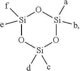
[Si]1([f])([e])O[Si]([d])(c)O[Si]([a])(b)O1
